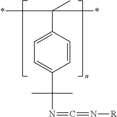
C1=CC(C(C)(*)*)=CC=C1C(N=C=N[R])(C)C
